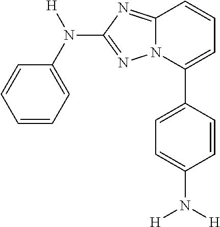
C1=CC=C(N(C2=NN3C(=N2)C=CC=C3C2=CC=C(N([H])[H])C=C2)[H])C=C1
